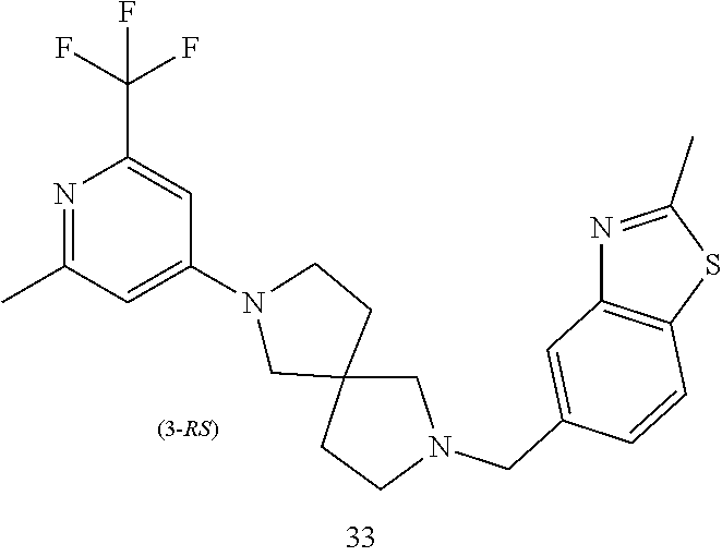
N1=C(C)C=C(N2CC3(CN(CC4=CC5=C(C=C4)SC(C)=N5)CC3)CC2)C=C1C(F)(F)F
